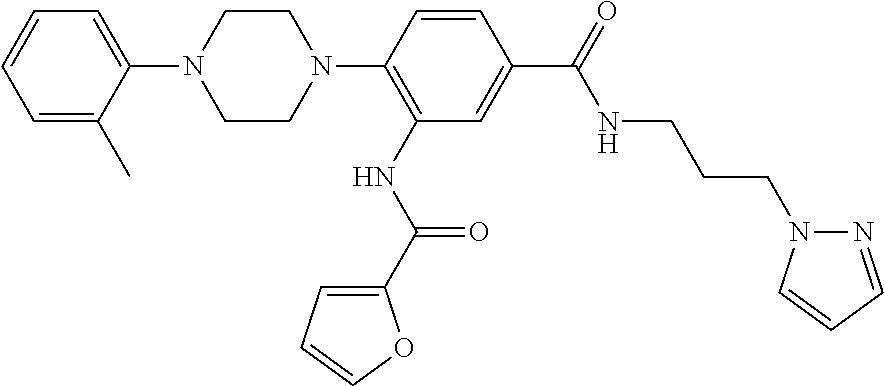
C1=CC(N2CCN(C3=CC=CC=C3C)CC2)=C(NC(=O)C2=CC=CO2)C=C1C(=O)NCCCN1N=CC=C1
